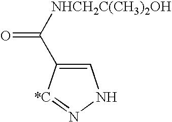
C1=C(C([NHCH2C(CH3)2OH])=O)[*C]=NN1
